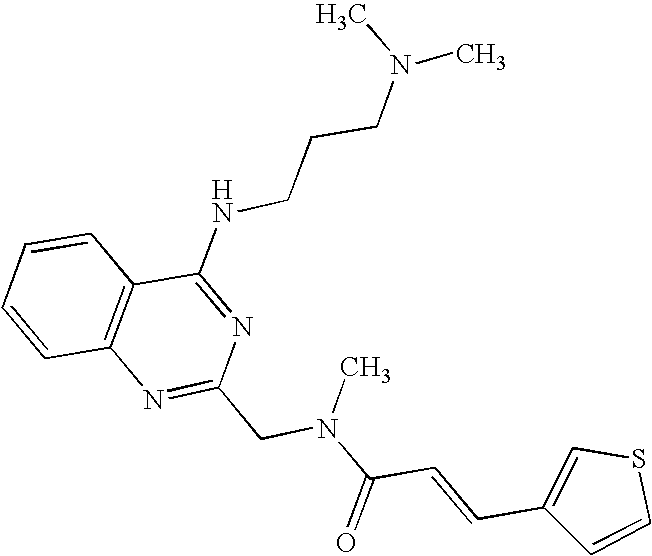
C1=CC2=C(C=C1)C(NCCCN(C)C)=NC(CN(C(C=CC1=CSC=C1)=O)C)=N2
